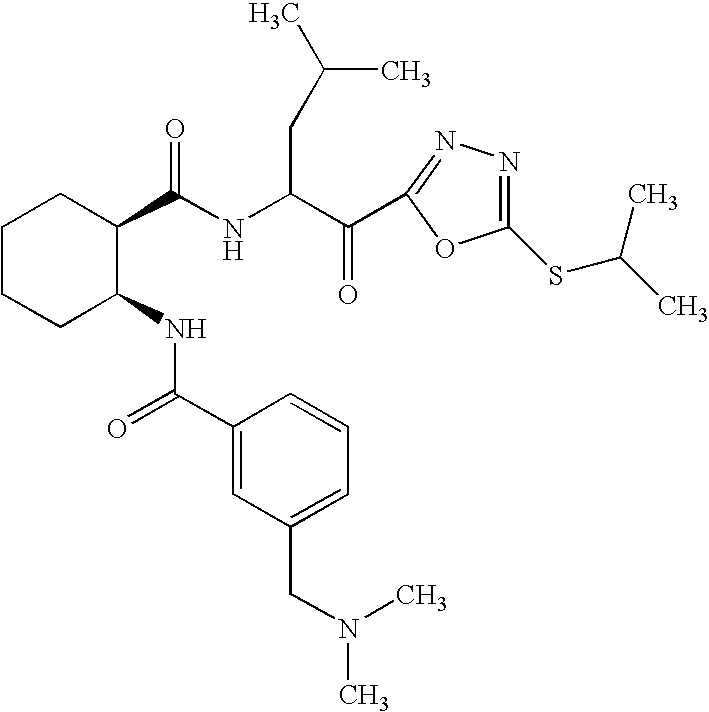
C1CCC(NC(=O)C2=CC(CN(C)C)=CC=C2)C(C(NC(C(C2=NN=C(SC(C)C)O2)=O)CC(C)C)=O)C1
